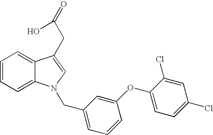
C1=CC=C2C(=C1)C(CC(=O)O)=CN2CC1=CC=CC(OC2=CC=C(Cl)C=C2Cl)=C1
